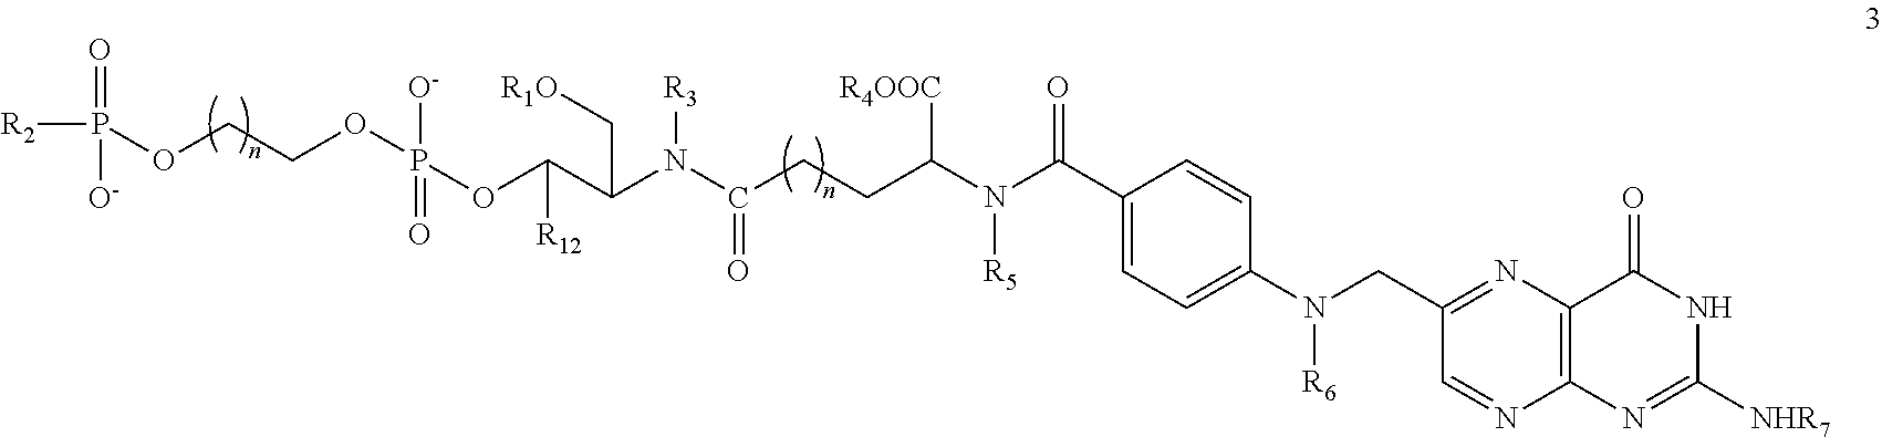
[R2]P([O-])(=O)OCCOP([O-])(=O)OC([R12])C(C[R1O])N(C(=O)CCC(N(C(C1=CC=C(N(CC2=NC3=C(N=C2)N=C([NHR7])NC3=O)[R6])C=C1)=O)[R5])[R4OOC])[R3]
